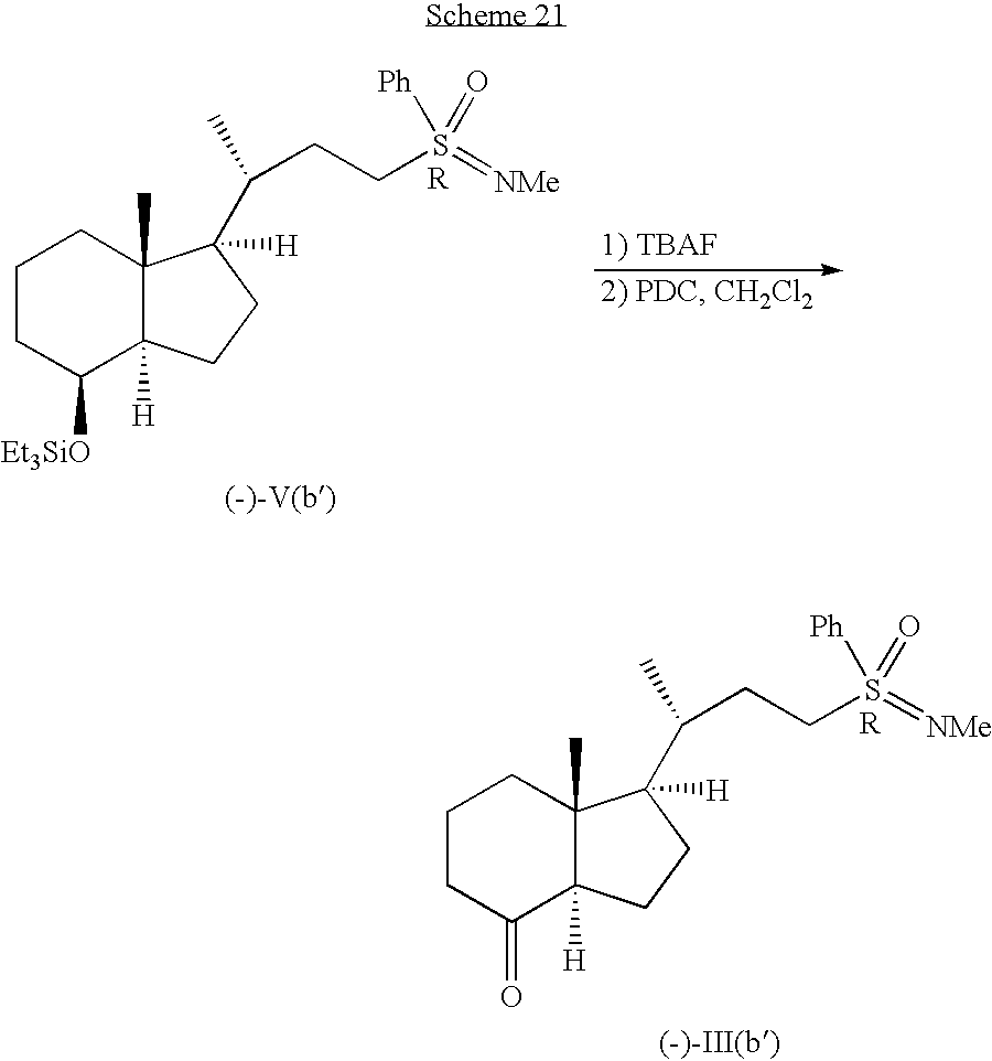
[(-)-V(b)].C1CC([Et3SiO])C2([H])C(C)(C1)C(C(C)CCS(=O)([Ph])=[NMe])([H])CC2.[R].[(-)-III(b)].C1CC(=O)C2([H])C(C)(C1)C(C(C)CCS(=O)([Ph])=[NMe])([H])CC2.[R]
